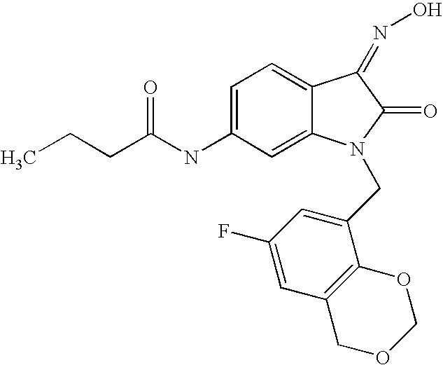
C1=C(NC(CCC)=O)C=C2C(=C1)C(=NO)C(=O)N2CC1=CC(F)=CC2=C1OCOC2
